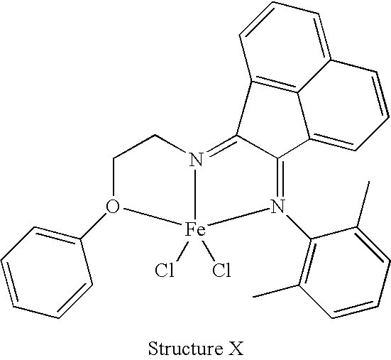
C1(C)=C(N2=C3C(=N4[Fe]2(Cl)(Cl)O(C2=CC=CC=C2)CC4)C2=C4C(=CC=C2)C=CC=C34)C(C)=CC=C1
